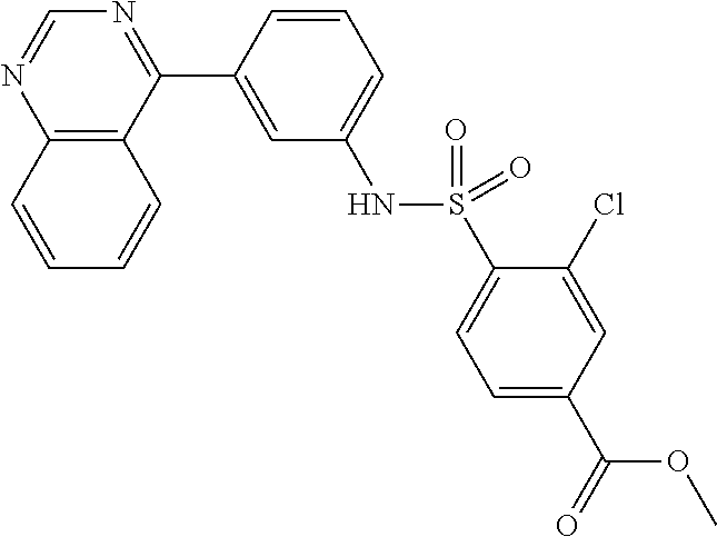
C12=C(C(C3=CC(NS(C4=CC=C(C(OC)=O)C=C4Cl)(=O)=O)=CC=C3)=NC=N1)C=CC=C2
